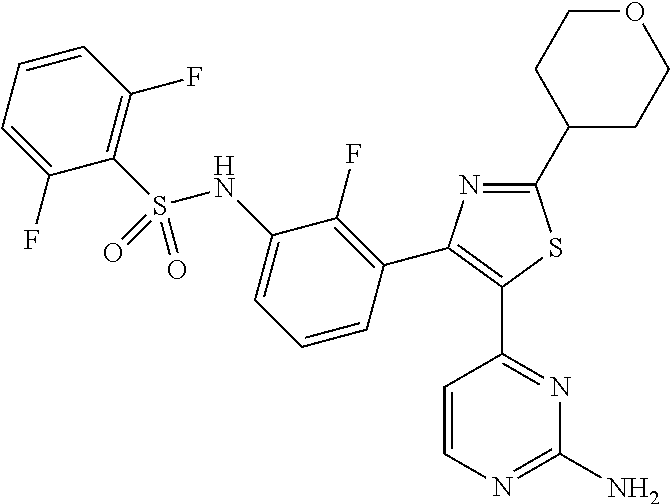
C1(C2CCOCC2)=NC(C2=C(F)C(NS(C3=C(F)C=CC=C3F)(=O)=O)=CC=C2)=C(C2=NC(N)=NC=C2)S1
